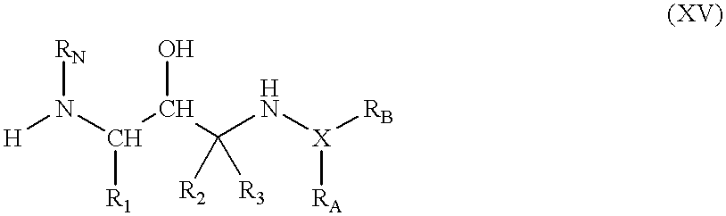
[H]N(C(C(C(N[X]([RB])[RA])([R2])[R3])O)[R1])[RN]
